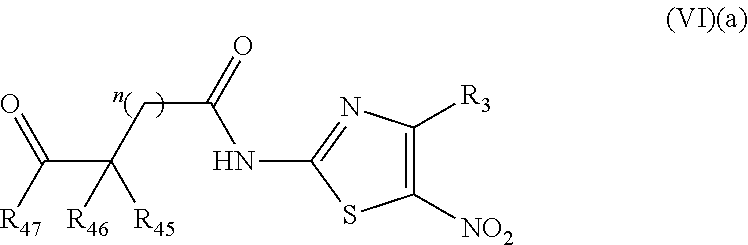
C1([NO2])=C([R3])N=C(NC(CC(C([R47])=O)([R45])[R46])=O)S1
